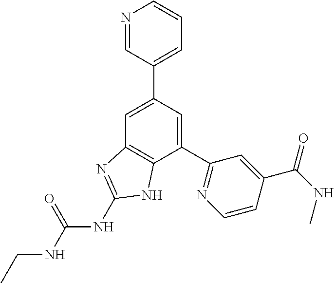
C1=C(C2=CC=CN=C2)C=C(C2=NC=CC(C(NC)=O)=C2)C2=C1N=C(NC(NCC)=O)N2
